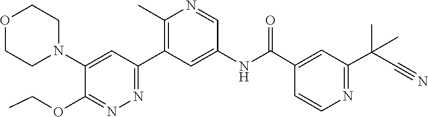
O1CCN(C2=CC(C3=C(C)N=CC(NC(C4=CC(C(C#N)(C)C)=NC=C4)=O)=C3)=NN=C2OCC)CC1
